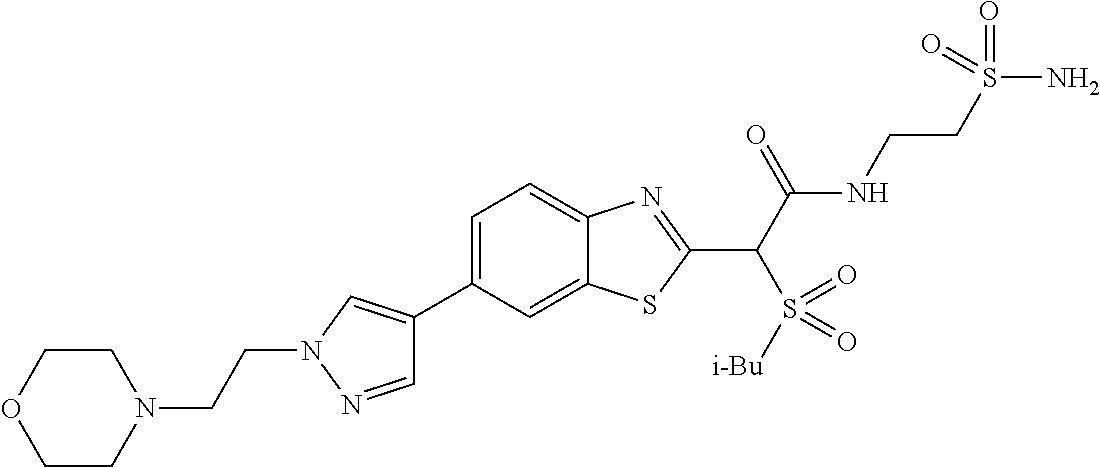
C1(C2=CN(CCN3CCOCC3)N=C2)=CC=C2C(=C1)SC(C(C(NCCS(N)(=O)=O)=O)S(=O)([i-Bu])=O)=N2
